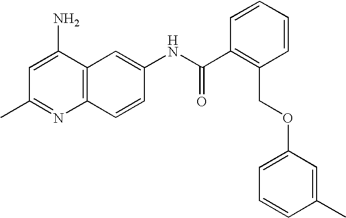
CC1=NC2=C(C(N)=C1)C=C(NC(C1=C(COC3=CC=CC(C)=C3)C=CC=C1)=O)C=C2
